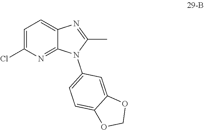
ClC1=CC=C2C(=N1)N(C1=CC=C3C(=C1)OCO3)C(C)=N2
